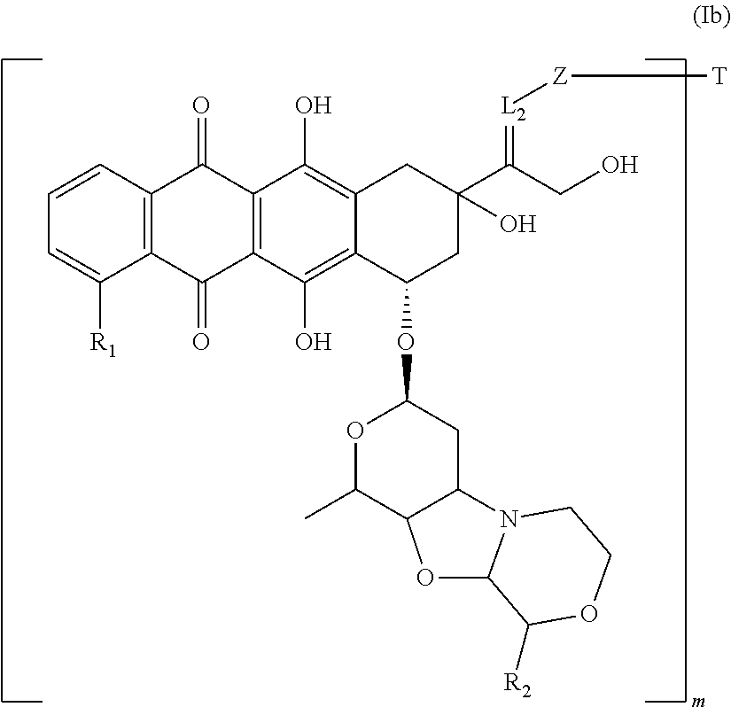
C1=CC2=C(C([R1])=C1)C(=O)C1=C(C2=O)C(O)=C2C(=C1O)C(OC1OC(C)C3OC4N(C3C1)CCOC4[R2])CC(C(CO)=[L2][Z][T])(O)C2
